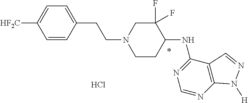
C1=CC(CCN2CCC(NC3=NC=NC4=C3C=NN4[H])C(F)(F)C2)=CC=C1[HF2C].Cl
